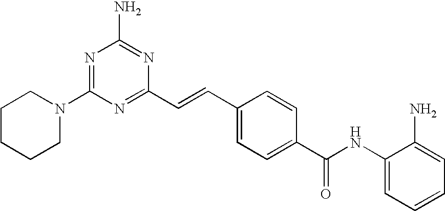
C1(C=CC2=CC=C(C(NC3=CC=CC=C3N)=O)C=C2)=NC(N2CCCCC2)=NC(N)=N1
